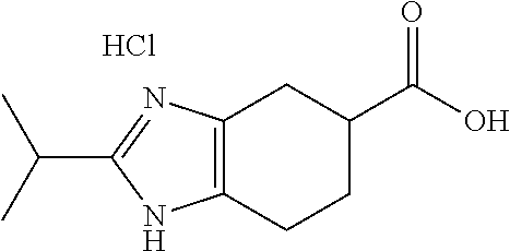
C12=C(N=C(C(C)C)N1)CC(C(O)=O)CC2.Cl
